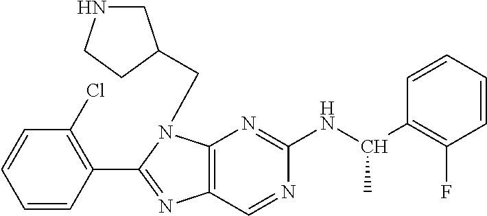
C1=CC(C2=NC3=C(N2CC2CNCC2)N=C(NC(C2=C(F)C=CC=C2)C)N=C3)=C(Cl)C=C1
